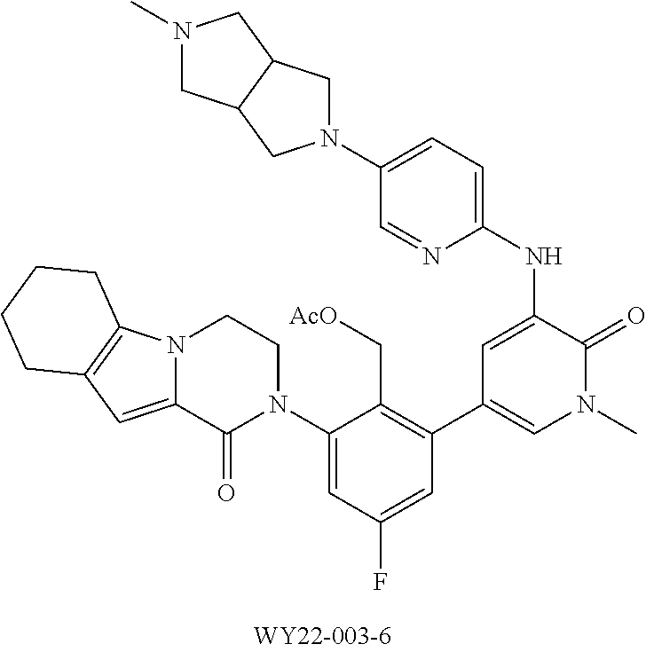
N1(C)C(=O)C(NC2=CC=C(N3CC4C(C3)CN(C)C4)C=N2)=CC(C2=C(C[AcO])C(N3CCN4C5=C(C=C4C3=O)CCCC5)=CC(F)=C2)=C1
